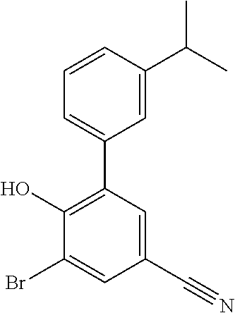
C1=C(C#N)C=C(Br)C(O)=C1C1=CC=CC(C(C)C)=C1
